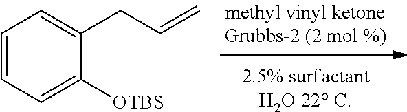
C1=CC=C([OTBS])C(CC=C)=C1
